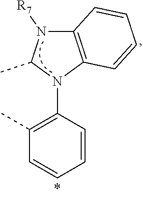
C12=C(N(C3=C(C)C=CC=C3)C(C)N1[R7])C=CC=C2
